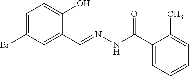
C1=C(Br)C=C(C=NNC(C2=CC=CC=C2C)=O)C(O)=C1
